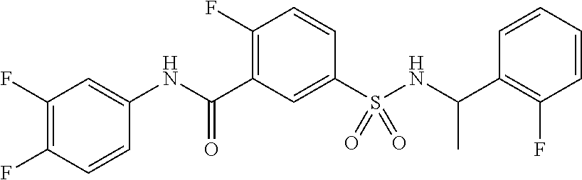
C1(F)=C(F)C=C(NC(C2=C(F)C=CC(S(=O)(NC(C3=C(F)C=CC=C3)C)=O)=C2)=O)C=C1
